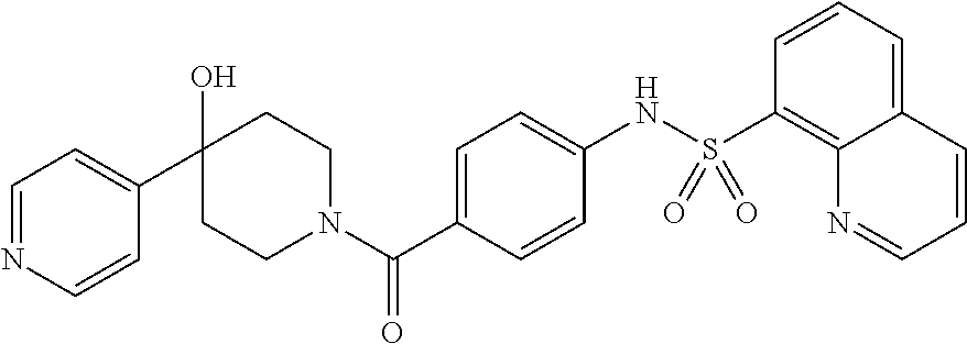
C1=NC=CC(C2(O)CCN(C(C3=CC=C(NS(C4=C5C(=CC=C4)C=CC=N5)(=O)=O)C=C3)=O)CC2)=C1
